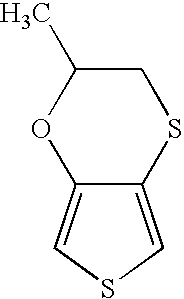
C12=CSC=C1SCC(C)O2
